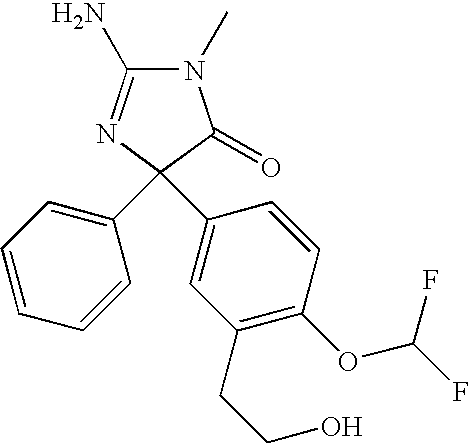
N1(C)C(N)=NC(C2=CC=CC=C2)(C2=CC(CCO)=C(OC(F)F)C=C2)C1=O
